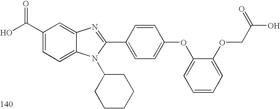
OC(C1=CC=C2C(=C1)N=C(C1=CC=C(OC3=CC=CC=C3OCC(O)=O)C=C1)N2C1CCCCC1)=O
